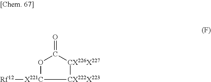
O1C(=O)[CX226X227][CX222X223][X221C]1[Rf12]
